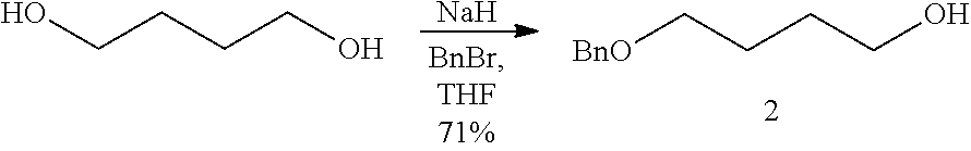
[Na].C(CCCO)[BnO].OCCCCO
